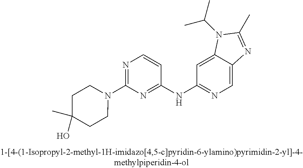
C1=C2C(=CC(NC3=NC(N4CCC(C)(O)CC4)=NC=C3)=N1)N(C(C)C)C(C)=N2
